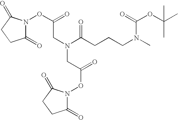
C(CN(C(=O)CCCN(C(=O)OC(C)(C)C)C)CC(=O)ON1C(=O)CCC1=O)(=O)ON1C(=O)CCC1=O
